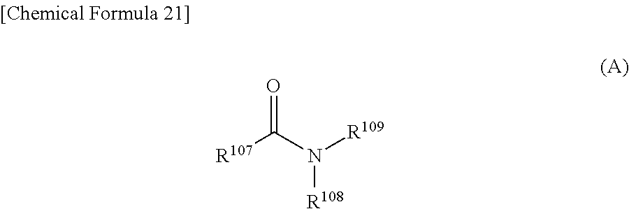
[R107]C(N([R109])[R108])=O
